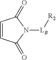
N1([LB][R2])C(=O)C=CC1=O
